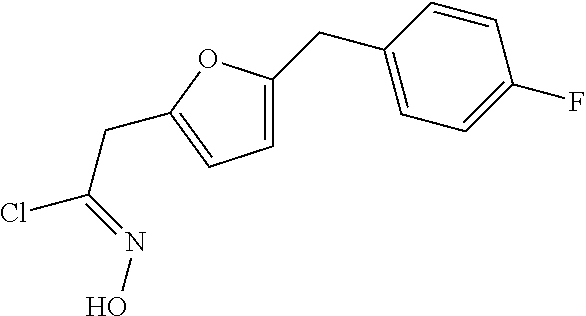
C1=C(CC2=CC=C(F)C=C2)OC(CC(Cl)=NO)=C1
